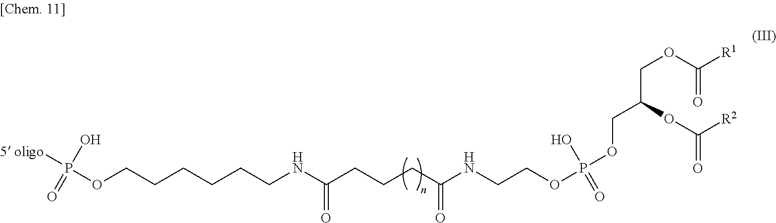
O(CCCCCCNC(CCCC(NCCOP(O)(=O)OCC(COC([R1])=O)OC(=O)[R2])=O)=O)P(O)([5 oligo])=O
